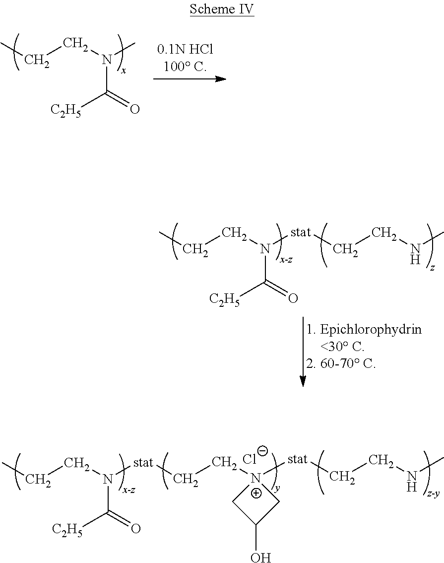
CCCN(C)C(=O)[C2H5].CCCN([stat]CCNC)C(=O)[C2H5].CCCN([stat]CC[N+]1([stat]CCNC)CC(O)C1)C(=O)[C2H5].[Cl-]
